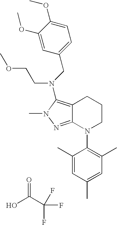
OC(C(F)(F)F)=O.C12=NN(C)C(N(CC3=CC=C(OC)C(OC)=C3)CCOC)=C1CCCN2C1=C(C)C=C(C)C=C1C
